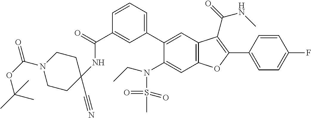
C(C1=CC(C2=CC3=C(C=C2N(S(C)(=O)=O)CC)OC(C2=CC=C(F)C=C2)=C3C(=O)NC)=CC=C1)(=O)NC1(C#N)CCN(C(OC(C)(C)C)=O)CC1
